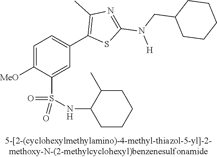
C1=C([OMe])C(S(NC2CCCCC2C)(=O)=O)=CC(C2=C(C)N=C(N(CC3CCCCC3)[H])S2)=C1
